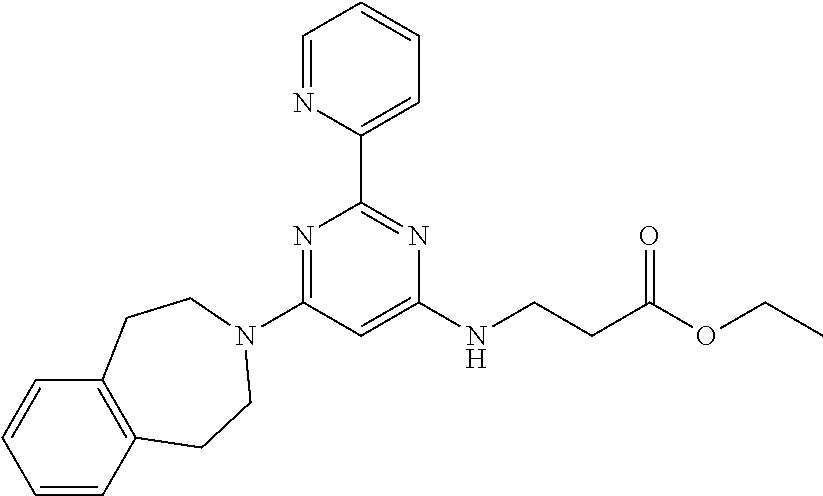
N1=C(N2CCC3=C(C=CC=C3)CC2)C=C(NCCC(OCC)=O)N=C1C1=CC=CC=N1
